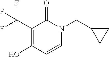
OC1=C(C(F)(F)F)C(=O)N(CC2CC2)C=C1
